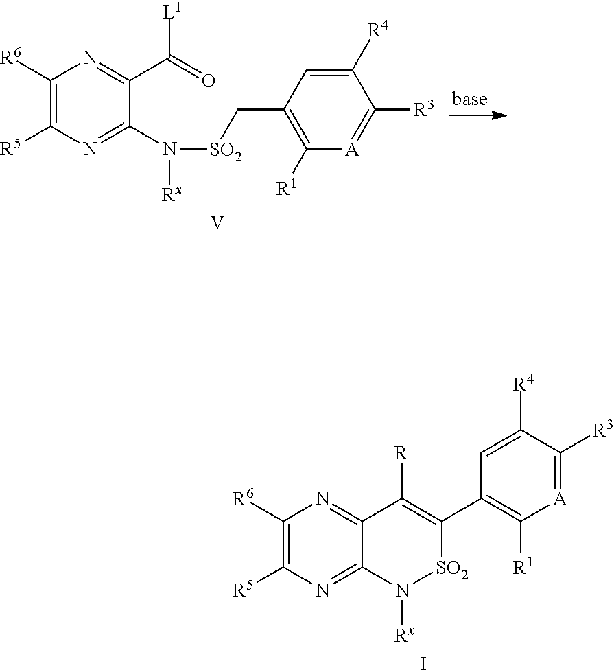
C1([R6])=C([R5])N=C(N([Rx])[SO2]CC2=C([R1])[A]=C([R3])C([R4])=C2)C(C(=O)[L1])=N1.[V].C1([R6])=C([R5])N=C2C(=N1)C([R])=C(C1=C([R1])[A]=C([R3])C([R4])=C1)[SO2]N2[Rx].I
